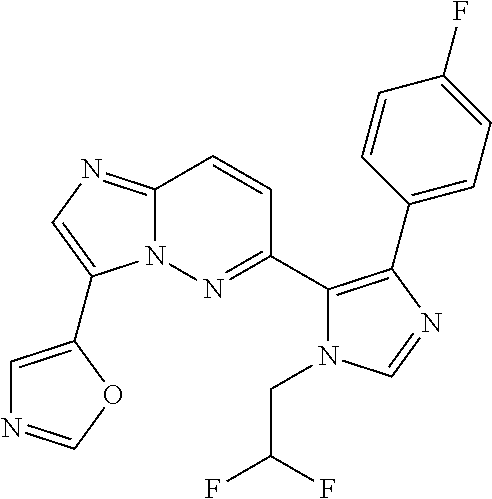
C1(C2=C(C3=NN4C(=NC=C4C4=CN=CO4)C=C3)N(CC(F)F)C=N2)=CC=C(F)C=C1
